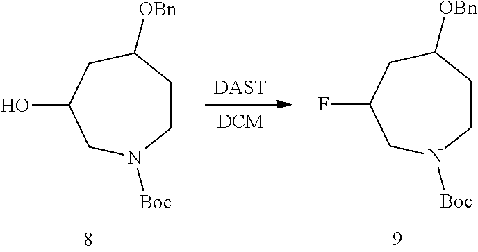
[DAST].[DCM].C1CN([Boc])CC(O)CC1[OBn].C1CN([Boc])CC(F)CC1[OBn]
